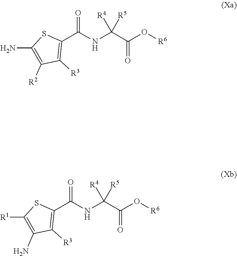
C1(C(NC(C(O[R6])=O)([R5])[R4])=O)=C([R3])C([R2])=C(N)S1.C1(C(NC(C(O[R6])=O)([R5])[R4])=O)=C([R3])C(N)=C([R1])S1
